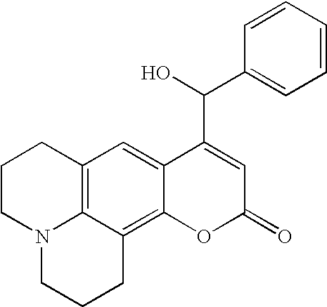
C12=C3C(=C4C(=C1)C(C(O)C1=CC=CC=C1)=CC(=O)O4)CCCN3CCC2
